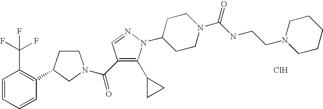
C1=CC=CC(C2CCN(C(=O)C3=C(C4CC4)N(C4CCN(C(NCCN5CCCCC5)=O)CC4)N=C3)C2)=C1C(F)(F)F.Cl
